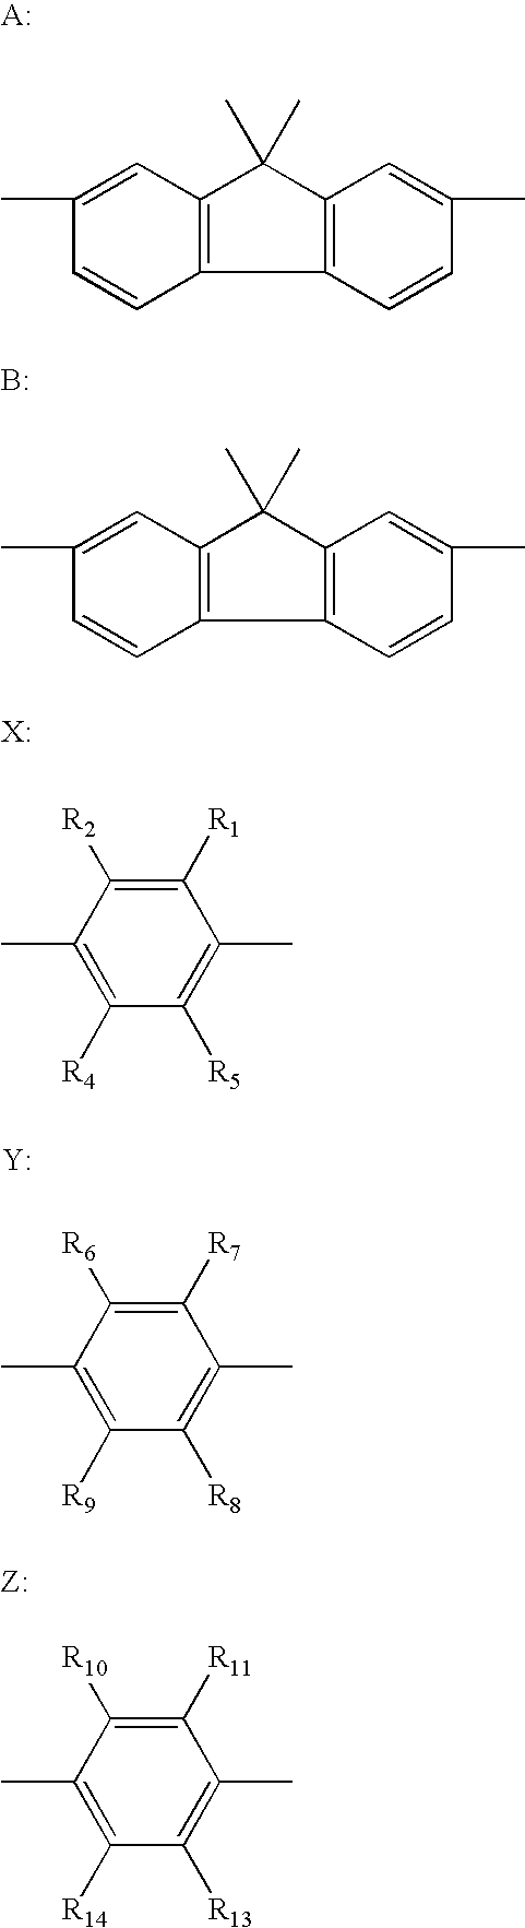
C1=CC(C)=CC2=C1C1=C(C2(C)C)C=C(C)C=C1.B.C1=CC(C)=CC2=C1C1=C(C2(C)C)C=C(C)C=C1.[X:].C1([R5])=C(C)C([R1])=C([R2])C(C)=C1[R4].[Y].C1([R8])=C(C)C([R7])=C([R6])C(C)=C1[R9].C1([R13])=C(C)C([R11])=C([R10])C(C)=C1[R14].[Z:]
